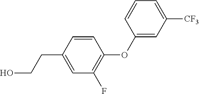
C1(CCO)=CC(F)=C(OC2=CC([CF3])=CC=C2)C=C1
